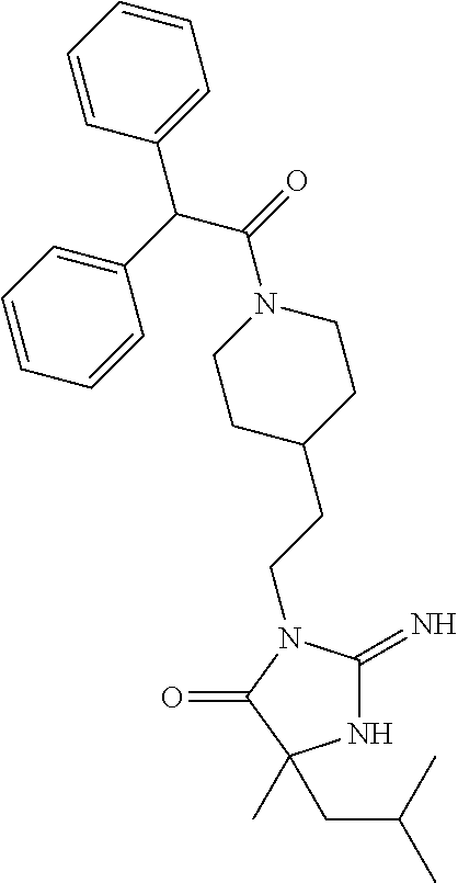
N1C(=N)N(CCC2CCN(C(=O)C(C3=CC=CC=C3)C3=CC=CC=C3)CC2)C(=O)C1(C)CC(C)C
